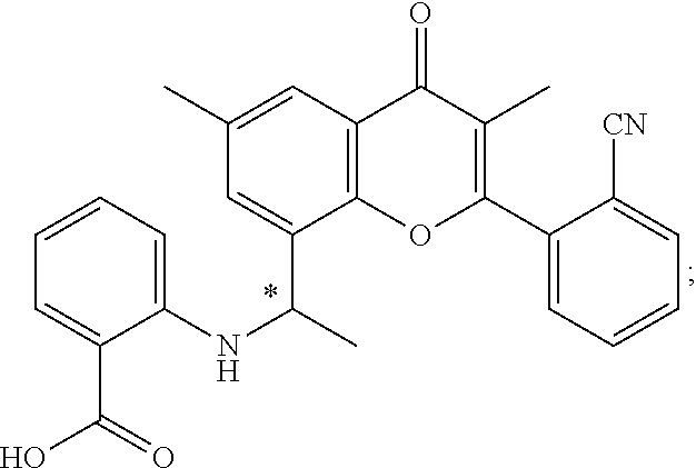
C1=CC=C(NC(C)C2=CC(C)=CC3=C2OC(C2=CC=CC=C2[CN])=C(C)C3=O)C(C(O)=O)=C1
